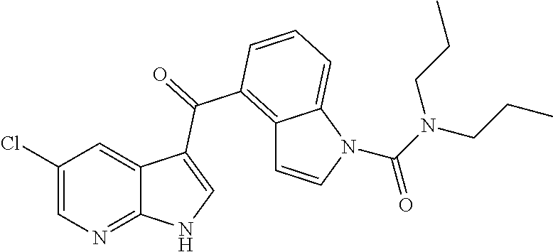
C12=C(C(=O)C3=CNC4=NC=C(Cl)C=C43)C=CC=C1N(C(N(CCC)CCC)=O)C=C2
